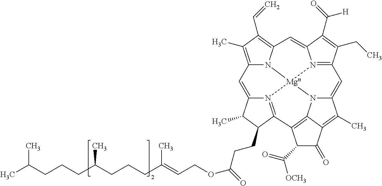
CC(CCCC(CCCC(C)=CCOC(=O)CCC1C(C)C2=CC3=C(C)C(C=C)=C4N3[Mgn]35N6=C(C(CC)=C(C(=O)[H])C6=C4)C=C4N3C3=C(C1=N25)C(C([OCH3])=O)C(=O)C3=C4C)C)C
